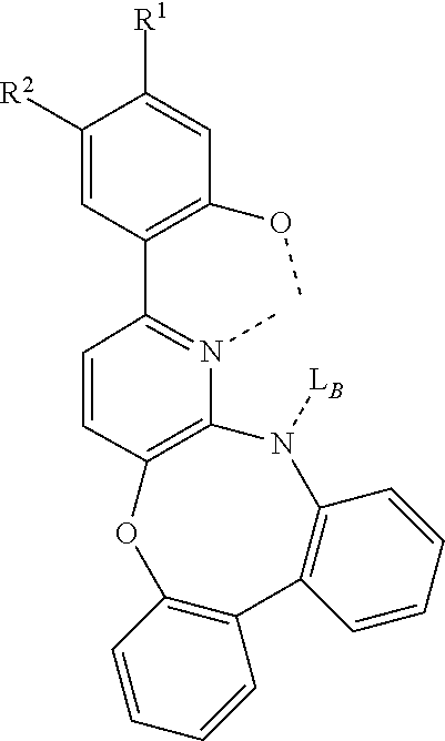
C12=C(N(C)=C(C3=C(OC)C=C([R1])C([R2])=C3)C=C1)N([LB])C1=C(C3=C(O2)C=CC=C3)C=CC=C1
